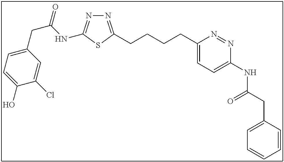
N1=C(CCCCC2=CC=C(NC(CC3=CC=CC=C3)=O)N=N2)SC(NC(CC2=CC=C(O)C(Cl)=C2)=O)=N1
